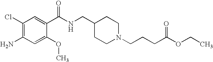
C1(CNC(C2=CC(Cl)=C(N)C=C2OC)=O)CCN(CCCC(OCC)=O)CC1
